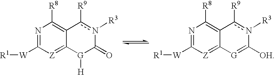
N1=C([W][R1])[Z]=C2C(=C1[R8])c([R9])n([R3])C(=O)[G]2[H].N1=C([W][R1])[Z]=C2C(=C1[R8])c([R9])n([R3])C([OH])=[G]2
